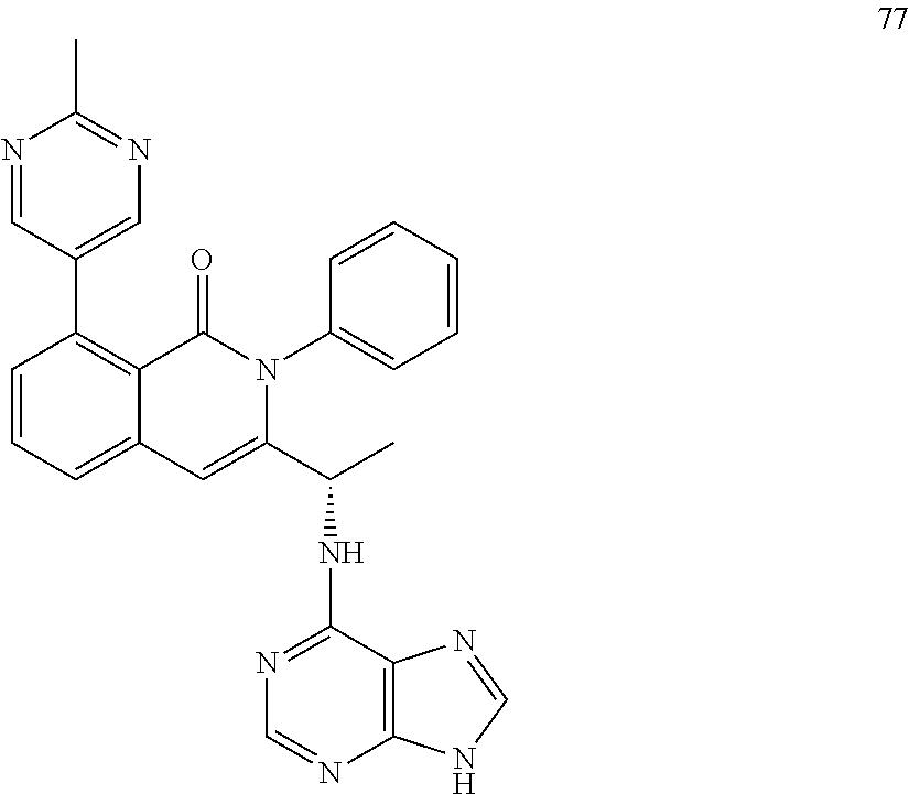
C1=C(C(C)NC2=NC=NC3=C2N=CN3)N(C2=CC=CC=C2)C(=O)C2=C(C3=CN=C(C)N=C3)C=CC=C12
